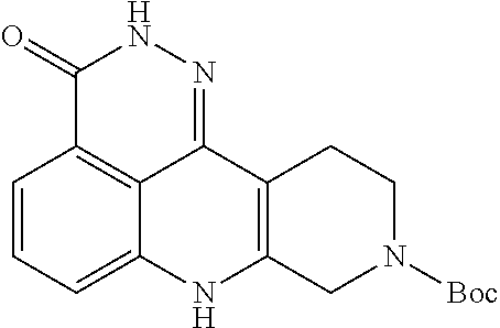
C1=CC=C2C3=C1C(=O)NN=C3C1=C(N2)CN([Boc])CC1
